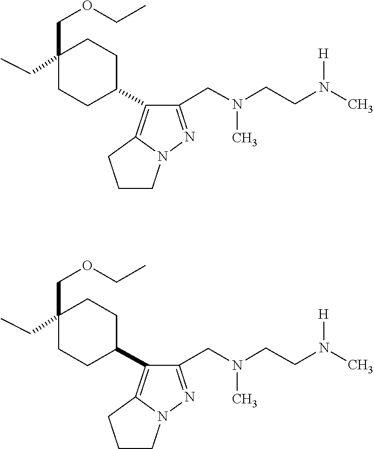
[H]N(C)CCN(C)CC1=NN2C(=C1C1CCC(CC)(COCC)CC1)CCC2.N([H])(CCN(C)CC1=NN2C(=C1C1CCC(CC)(COCC)CC1)CCC2)C
